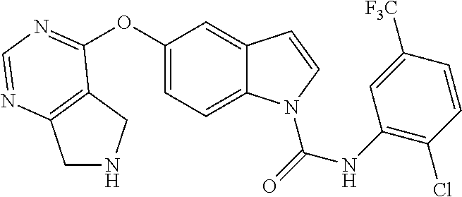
O(C1=CC=C2C(=C1)C=CN2C(=O)NC1=C(Cl)C=CC([F3C])=C1)C1=NC=NC2=C1CNC2
